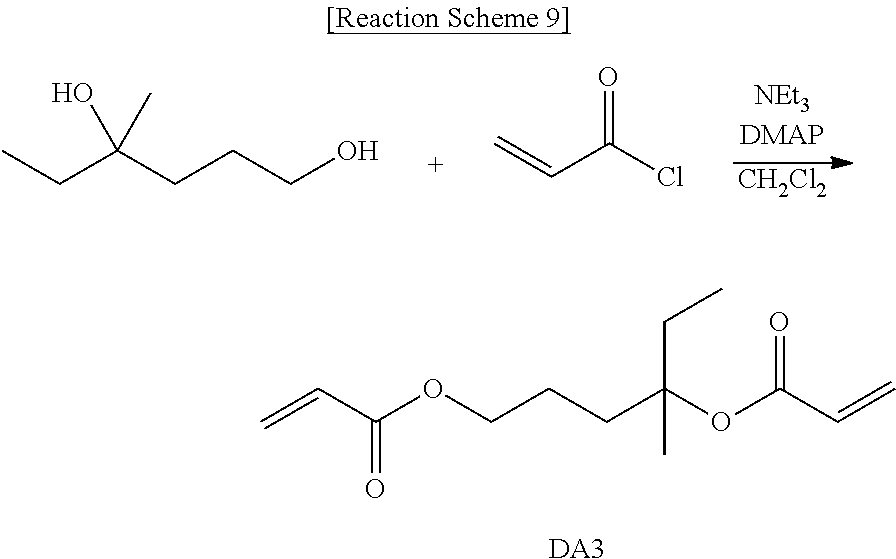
C=CC(OCCCC(OC(C=C)=O)(C)CC)=O.[DA3].[CH2Cl2].C=CC(Cl)=O.CCC(CCCO)(O)C
